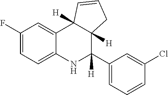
C1(F)=CC=C2C(=C1)C1([H])C([H])(C([H])(C3=CC=CC(Cl)=C3)N2)CC=C1
